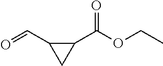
C1(C(OCC)=O)C(C=O)C1
